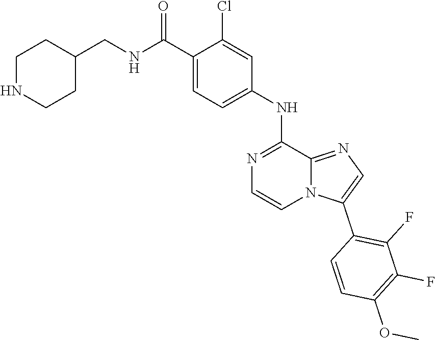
C1(Cl)=CC(NC2=NC=CN3C2=NC=C3C2=C(F)C(F)=C(OC)C=C2)=CC=C1C(NCC1CCNCC1)=O
